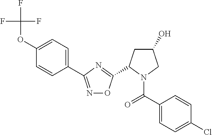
C1=C(OC(F)(F)F)C=CC(C2=NOC(C3CC(O)CN3C(C3=CC=C(Cl)C=C3)=O)=N2)=C1
